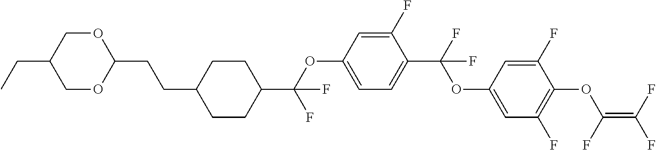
O(C1=CC=C(C(F)(OC2=CC(F)=C(OC(=C(F)F)F)C(F)=C2)F)C(F)=C1)C(C1CCC(CCC2OCC(CC)CO2)CC1)(F)F
